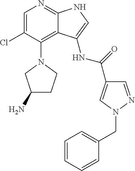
C1=C(Cl)C(N2CCC(N)C2)=C2C(=N1)NC=C2NC(=O)C1=CN(CC2=CC=CC=C2)N=C1
